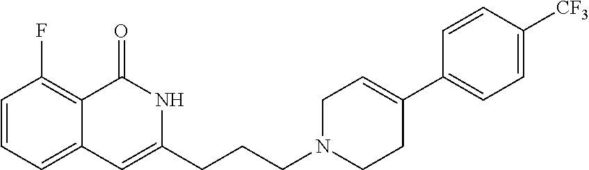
C1=CC=C2C(=C1F)C(=O)NC(CCCN1CCC(C3=CC=C([CF3])C=C3)=CC1)=C2
